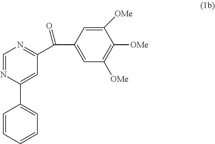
C1=NC(C2=CC=CC=C2)=CC(C(=O)C2=CC([OMe])=C([OMe])C([OMe])=C2)=N1
